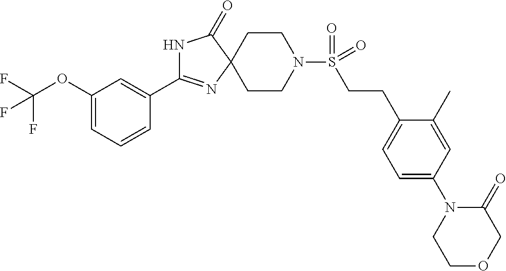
N1C(C2=CC(OC(F)(F)F)=CC=C2)=NC2(C1=O)CCN(S(CCC1=CC=C(N3CCOCC3=O)C=C1C)(=O)=O)CC2
